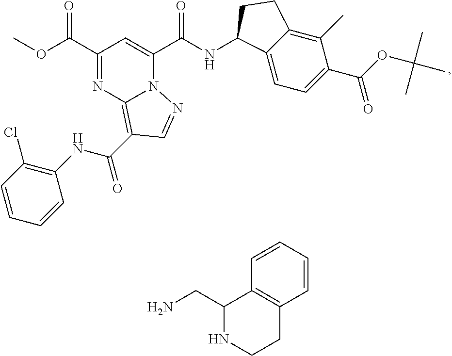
C1(C(OC)=O)=NC2=C(C(NC3=C(Cl)C=CC=C3)=O)C=NN2C(C(NC2C3=CC=C(C(OC(C)(C)C)=O)C(C)=C3CC2)=O)=C1.C1(CN)NCCC2=C1C=CC=C2
